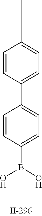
C1=CC(B(O)O)=CC=C1C1=CC=C(C(C)(C)C)C=C1
